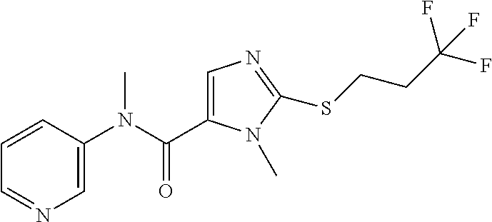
C1=CC(N(C(=O)C2=CN=C(SCCC(F)(F)F)N2C)C)=CN=C1
